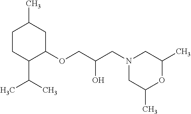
C1CC(C(C)C)C(OCC(O)CN2CC(C)OC(C)C2)CC1C
